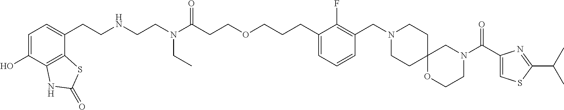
C(CN(C(CCOCCCC1=CC=CC(CN2CCC3(CC2)OCCN(C(C2=CSC(C(C)C)=N2)=O)C3)=C1F)=O)CC)NCCC1=CC=C(O)C2=C1SC(=O)N2
